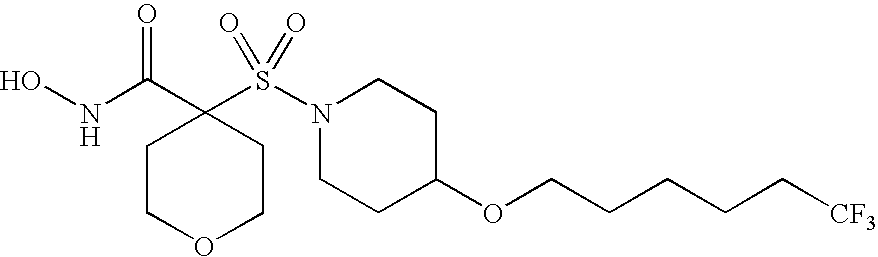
ONC(C1(S(N2CCC(OCCCCC[CF3])CC2)(=O)=O)CCOCC1)=O
